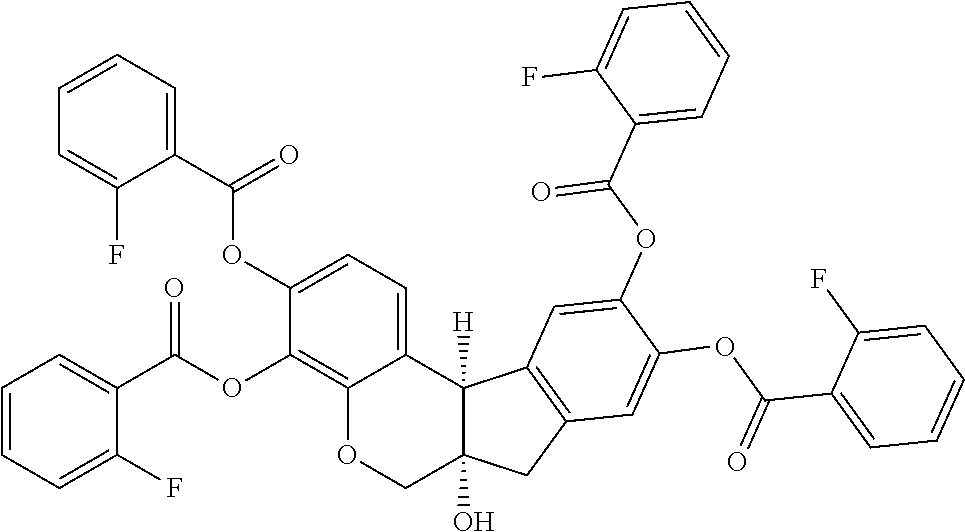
C12=C(OC(C3=CC=CC=C3F)=O)C(OC(C3=CC=CC=C3F)=O)=CC=C1C1([H])C(O)(CO2)CC2=C1C=C(OC(C1=CC=CC=C1F)=O)C(OC(C1=CC=CC=C1F)=O)=C2
